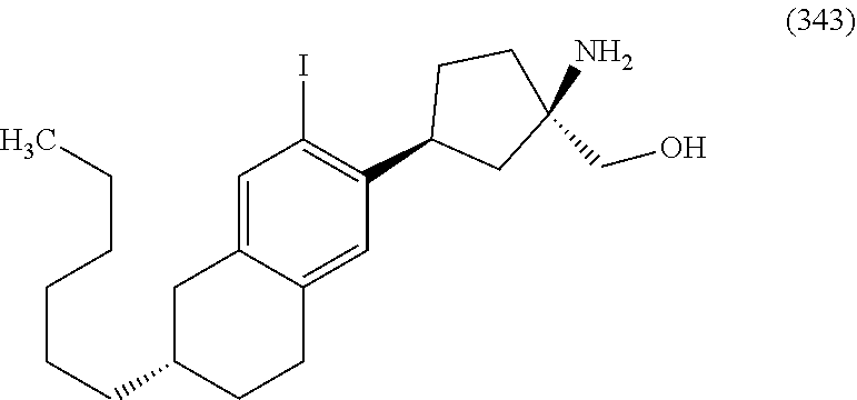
C(CCC)CCC1CCC2=CC(C3CC(CO)(N)CC3)=C(I)C=C2C1
